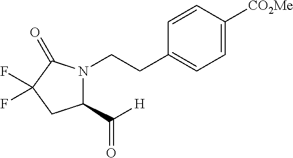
C1(C(=O)[H])N(CCC2=CC=C([CO2Me])C=C2)C(=O)C(F)(F)C1
